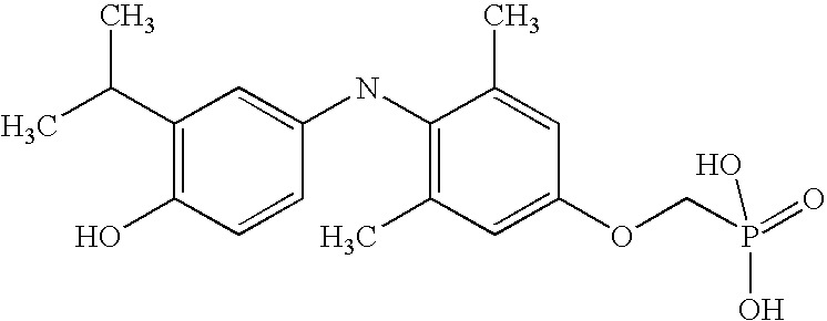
C1(C(C)C)=C(O)C=CC(NC2=C(C)C=C(OCP(=O)(O)O)C=C2C)=C1
